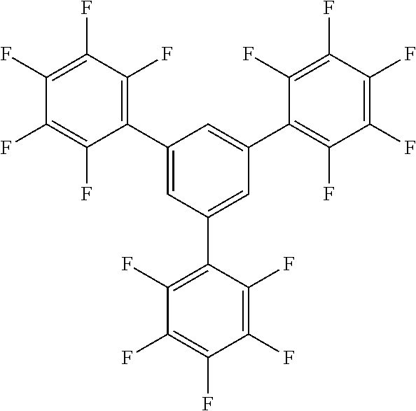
C1(F)=C(C2=CC(C3=C(F)C(F)=C(F)C(F)=C3F)=CC(C3=C(F)C(F)=C(F)C(F)=C3F)=C2)C(F)=C(F)C(F)=C1F
